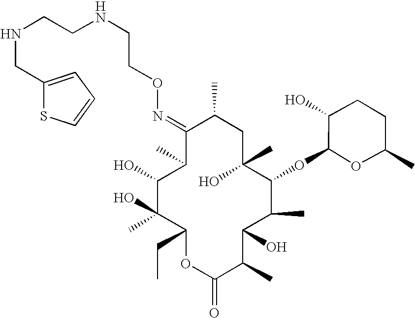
C1(=NOCCNCCNCC2=CC=CS2)C(C)C(O)C(O)(C)C(CC)OC(=O)C(C)C(O)C(C)C(OC2OC(C)CCC2O)C(C)(O)CC1C
